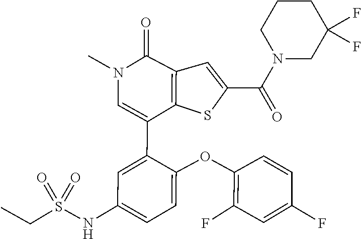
C1(F)=C(OC2=CC=C(NS(CC)(=O)=O)C=C2C2=CN(C)C(=O)C3=C2SC(C(N2CC(F)(F)CCC2)=O)=C3)C=CC(F)=C1
